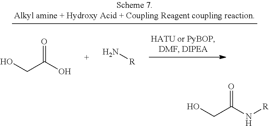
OCC(O)=O.N[R].OCC(N[R])=O
